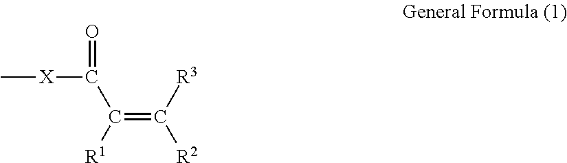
C[X]C(=O)C(=C([R2])[R3])[R1]
